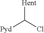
[Hent]C(Cl)[Pyd]
